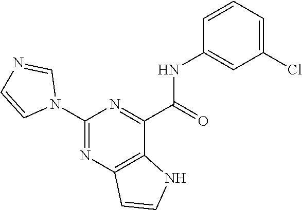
C1(NC(C2=NC(N3C=NC=C3)=NC3=C2NC=C3)=O)=CC(Cl)=CC=C1
